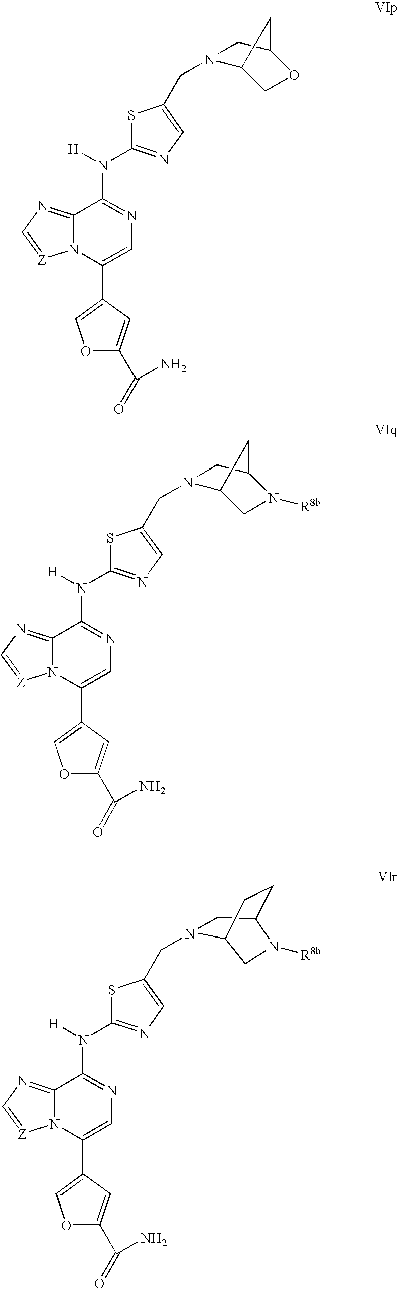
O1C(C(=O)N)=CC(C2=CN=C(N([H])C3=NC=C(CN4C5COC(C4)C5)S3)C3=NC=[Z]N32)=C1.O1C(C(=O)N)=CC(C2=CN=C(N([H])C3=NC=C(CN4C5CN([R8b])C(C4)C5)S3)C3=NC=[Z]N32)=C1.O1C(C(=O)N)=CC(C2=CN=C(N([H])C3=NC=C(CN4CC5CCC4CN5[R8b])S3)C3=NC=[Z]N32)=C1
